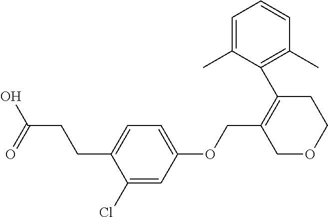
C1(C2=C(COC3=CC=C(CCC(=O)O)C(Cl)=C3)COCC2)=C(C)C=CC=C1C
